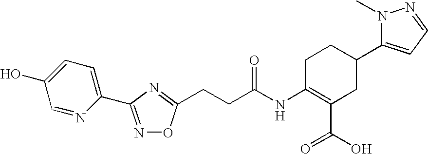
C1=NC(C2=NOC(CCC(NC3=C(C(=O)O)CC(C4=CC=NN4C)CC3)=O)=N2)=CC=C1O
